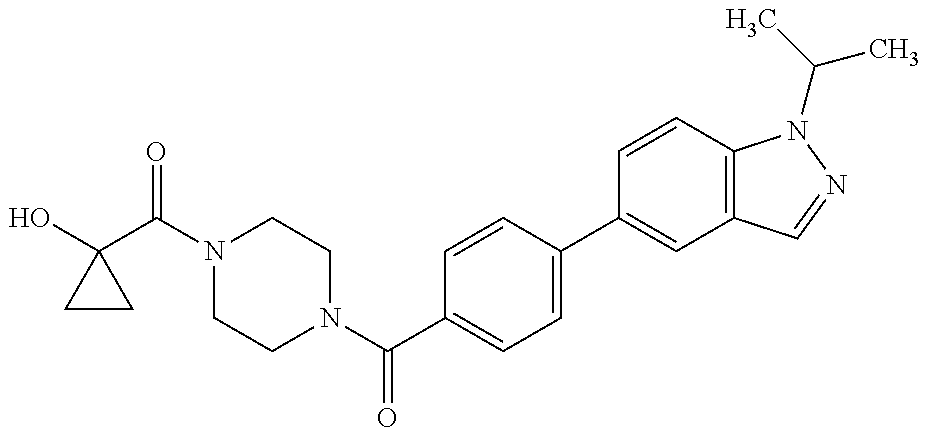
OC1(C(N2CCN(C(C3=CC=C(C4=CC5=C(C=C4)N(C(C)C)N=C5)C=C3)=O)CC2)=O)CC1
